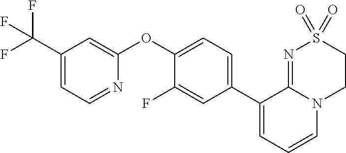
C1(C2=CC=C(OC3=CC(C(F)(F)F)=CC=N3)C(F)=C2)=CC=CN2C1=NS(=O)(=O)CC2
